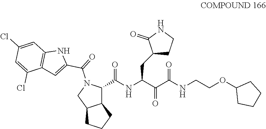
N(C(=O)C1C2C(CCC2)CN1C(C1=CC2=C(N1)C=C(Cl)C=C2Cl)=O)C(C(=O)C(NCCOC1CCCC1)=O)CC1CCNC1=O
